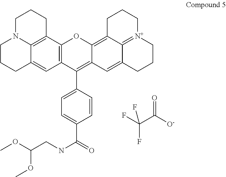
C(C([O-])=O)(F)(F)F.C1N2C3=C(CC1)C1=C(C=C3CCC2)C(C2=CC=C(C(=O)NCC(OC)OC)C=C2)=C2C(=C3C4=[N+](CCC3)CCCC4=C2)O1
